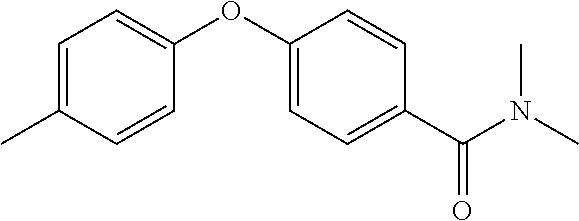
C1=C(C)C=CC(OC2=CC=C(C(N(C)C)=O)C=C2)=C1
